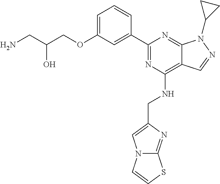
C1=C(OCC(CN)O)C=C(C2=NC(NCC3=CN4C(=N3)SC=C4)=C3C(=N2)N(C2CC2)N=C3)C=C1
